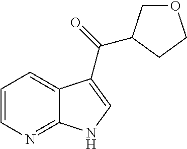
C1=CN=C2C(=C1)C(C(=O)C1COCC1)=CN2
